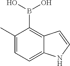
C1(C)=CC=C2C(=C1B(O)O)C=CN2
